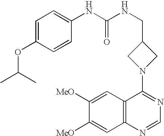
C1(N2CC(CNC(NC3=CC=C(OC(C)C)C=C3)=O)C2)=NC=NC2=C1C=C([MeO])C([MeO])=C2
